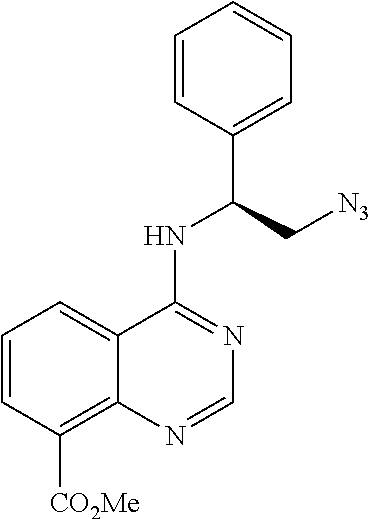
C1=CC=CC(C(NC2=NC=NC3=C([CO2Me])C=CC=C23)C[N3])=C1
